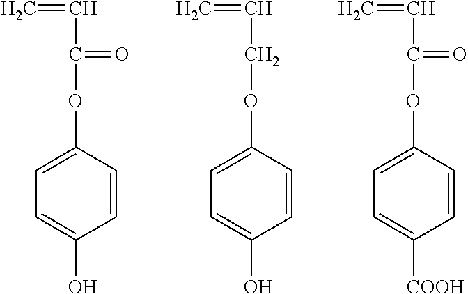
C1=CC(OC(C=C)=O)=CC=C1O.C1=CC(OCC=C)=CC=C1O.C1=CC(OC(C=C)=O)=CC=C1[COOH]
